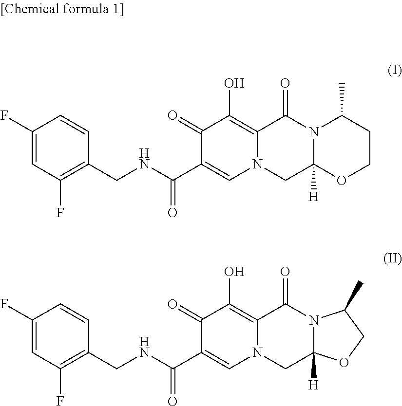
C1(=O)C(C(NCC2=C(F)C=C(F)C=C2)=O)=CN2C(=C1O)C(=O)N1C([H])(C2)OCCC1C.C1(=O)C(C(NCC2=C(F)C=C(F)C=C2)=O)=CN2C(=C1O)C(=O)N1C([H])(C2)OCC1C
